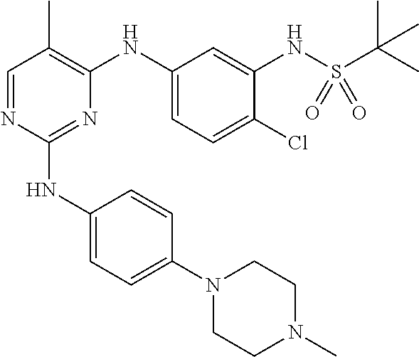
N1(C2=CC=C(NC3=NC(NC4=CC=C(Cl)C(NS(C(C)(C)C)(=O)=O)=C4)=C(C)C=N3)C=C2)CCN(C)CC1
